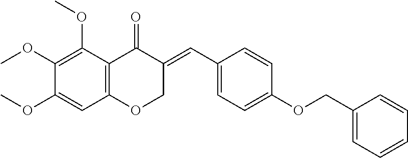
C12=C(C(OC)=C(OC)C(OC)=C1)C(=O)C(=CC1=CC=C(OCC3=CC=CC=C3)C=C1)CO2
